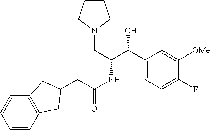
C12=C(C=CC=C1)CC(CC(NC(C(C1=CC=C(F)C([OMe])=C1)O)CN1CCCC1)=O)C2
